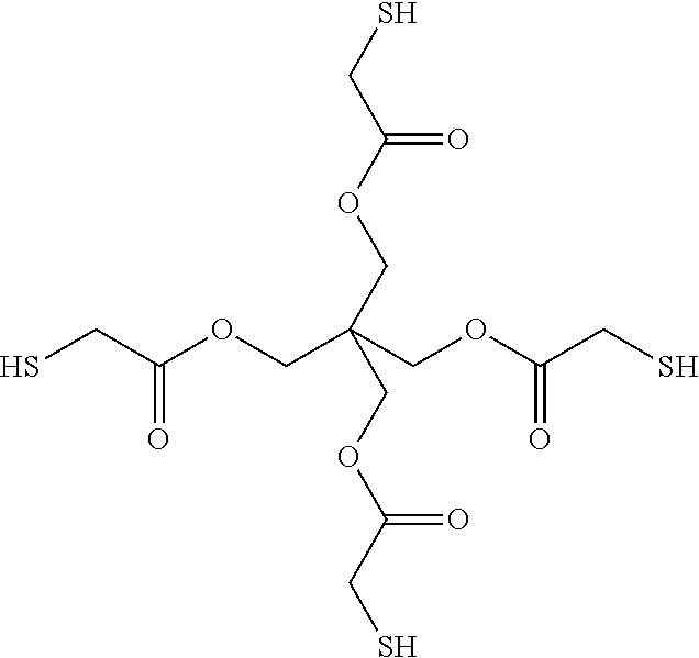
SCC(OCC(COC(CS)=O)(COC(CS)=O)COC(CS)=O)=O
